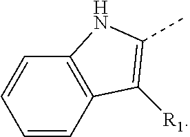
C1=CC2=C(C=C1)C([R1])=C(C)N2
